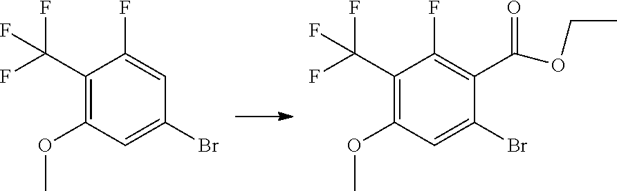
C1(OC)=C(C(F)(F)F)C(F)=CC(Br)=C1.C1(OC)=C(C(F)(F)F)C(F)=C(C(=O)OCC)C(Br)=C1
